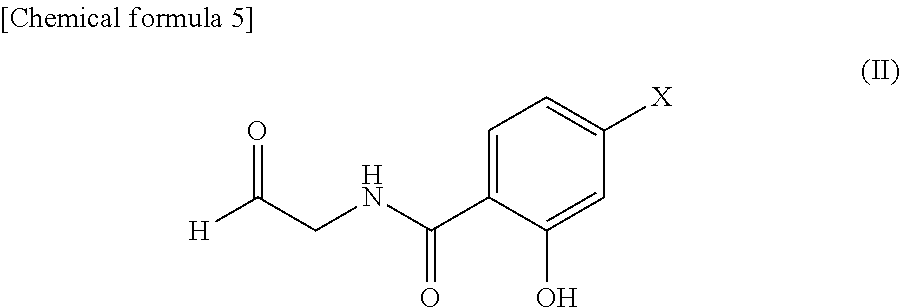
C1=C(C(NCC([H])=O)=O)C(O)=CC([X])=C1
